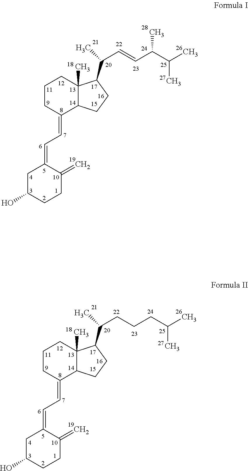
C1CC(=CC=C2CC(O)CCC2=C)C2C(C)(C1)C(C(C)C=CC(C(C)C)C)CC2.C1CC(=CC=C2CC(O)CCC2=C)C2C(C)(C1)C(C(C)CCCC(C)C)CC2
